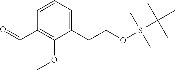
C1(C=O)=C(OC)C(CCO[Si](C)(C)C(C)(C)C)=CC=C1
